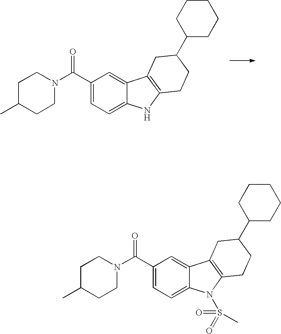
C1(C(N2CCC(C)CC2)=O)=CC=C2C(=C1)C1=C(N2)CCC(C2CCCCC2)C1.C1(C(N2CCC(C)CC2)=O)=CC=C2C(=C1)C1=C(N2S(=O)(=O)C)CCC(C2CCCCC2)C1
